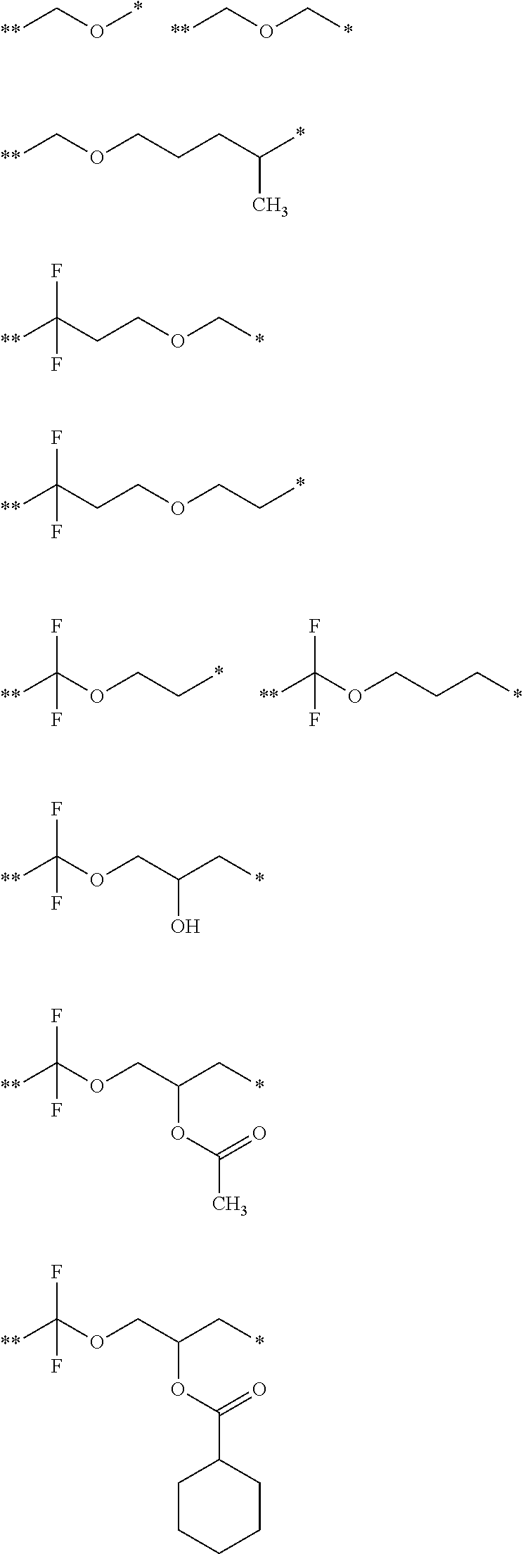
[**]CO*.[**]COC*.[**]C(OCC*)(F)F.[**]C(OCCC*)(F)F.[**]COCCCC(*)C.[**]C(CCOC*)(F)F.[**]C(CCOCC*)(F)F.[**]C(OCC(C*)O)(F)F.[**]C(OCC(C*)OC(=O)C)(F)F.[**]C(OCC(C*)OC(=O)C1CCCCC1)(F)F
